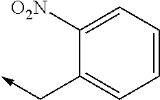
C1([O2N])=CC=CC=C1C->C
